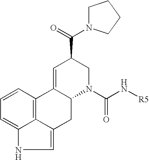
C1=CC=C2C3=C1C1=CC(C(=O)N4CCCC4)CN(C(N[R5])=O)C1CC3=CN2
